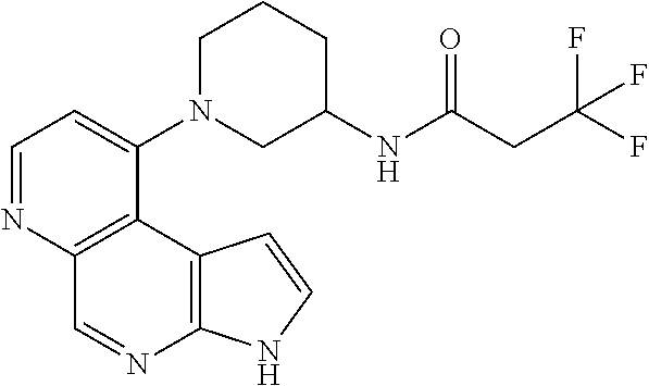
C1=NC2=C(C(N3CC(NC(CC(F)(F)F)=O)CCC3)=C1)C1=C(N=C2)NC=C1
